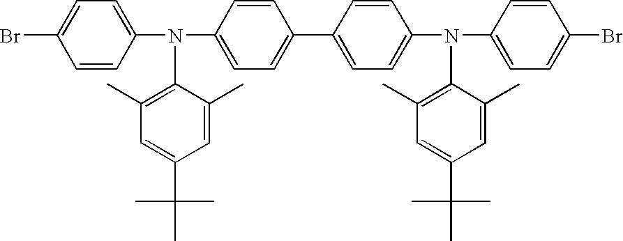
C1(C)=C(N(C2=CC=C(C3=CC=C(N(C4=C(C)C=C(C(C)(C)C)C=C4C)C4=CC=C(Br)C=C4)C=C3)C=C2)C2=CC=C(Br)C=C2)C(C)=CC(C(C)(C)C)=C1
